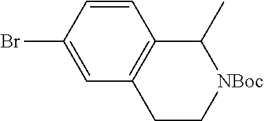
C1=CC2=C(C=C1Br)CC[NBoc]C2C
